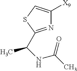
N1=C(C(C)NC(C)=O)SC=C1[X9]
